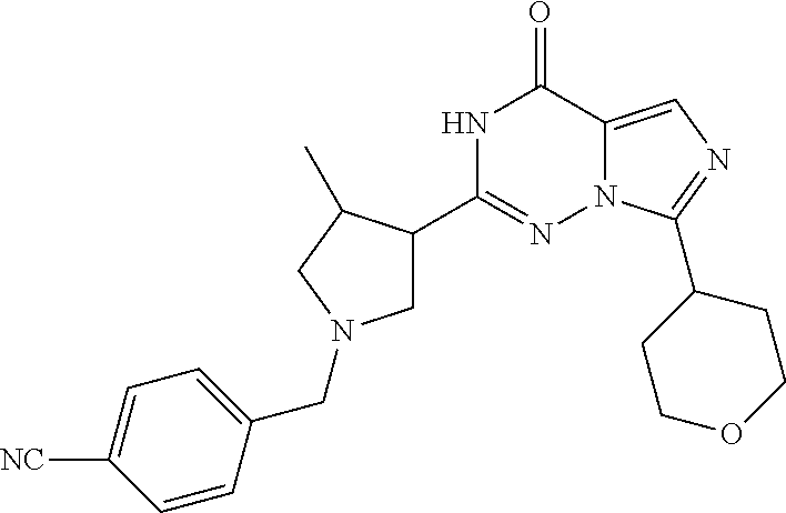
N1C(C2CN(CC3=CC=C([NC])C=C3)CC2C)=NN2C(=CN=C2C2CCOCC2)C1=O
